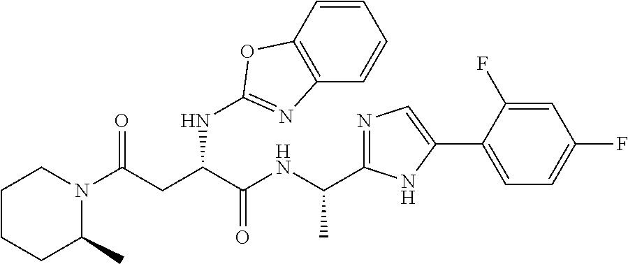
C(NC(C(CC(N1CCCCC1C)=O)NC1=NC2=C(C=CC=C2)O1)=O)(C)C1=NC=C(C2=CC=C(F)C=C2F)N1
